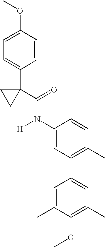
C1=C(N(C(C2(C3=CC=C(OC)C=C3)CC2)=O)[H])C=CC(C)=C1C1=CC(C)=C(OC)C(C)=C1
